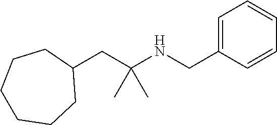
C1(CC(NCC2=CC=CC=C2)(C)C)CCCCCC1
